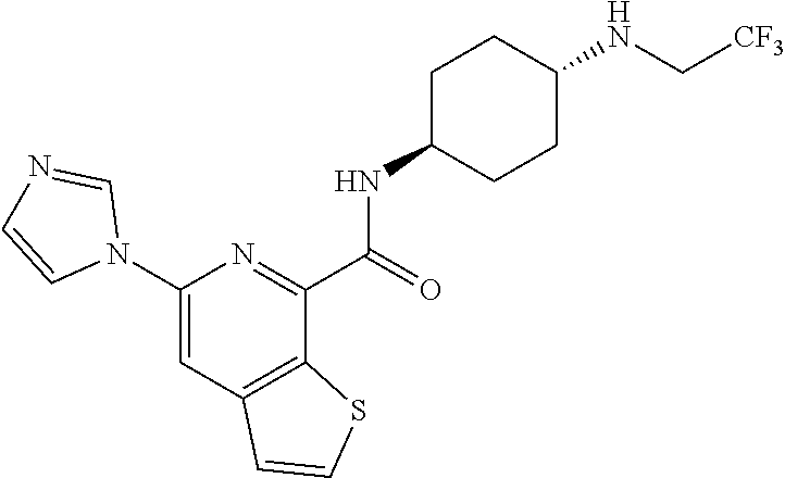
C1(N2C=NC=C2)=CC2=C(C(C(=O)NC3CCC(NC[CF3])CC3)=N1)SC=C2
